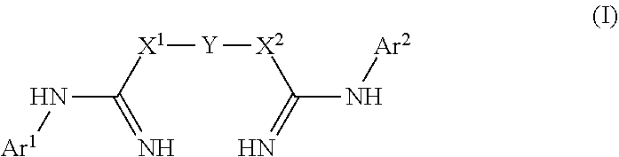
N(C([X1][Y][X2]C(N[Ar2])=N)=N)[Ar1]
